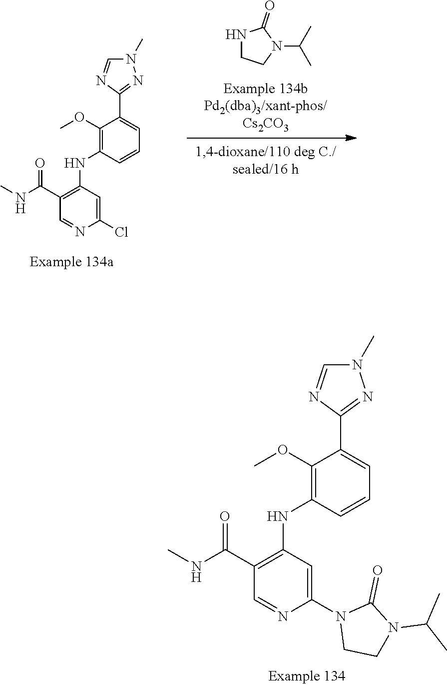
C1=NC(Cl)=CC(NC2=C(OC)C(C3=NN(C)C=N3)=CC=C2)=C1C(NC)=O.N1CCN(C(C)C)C1=O.C1=NC(N2CCN(C(C)C)C2=O)=CC(NC2=C(OC)C(C3=NN(C)C=N3)=CC=C2)=C1C(NC)=O
